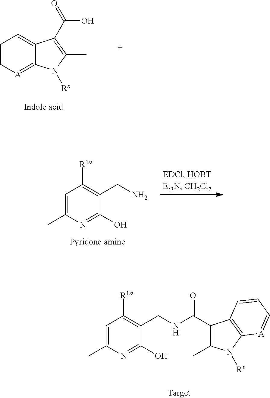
C1=C[A]=C2C(=C1)C(C(=O)O)=C(C)N2[Rx].C1=C(C)N=C(O)C(CN)=C1[R1a].C1=C(C)N=C(O)C(CNC(C2=C(C)N([Rx])C3=C2C=CC=[A]3)=O)=C1[R1a]
